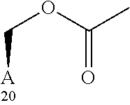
[A]COC(C)=O
